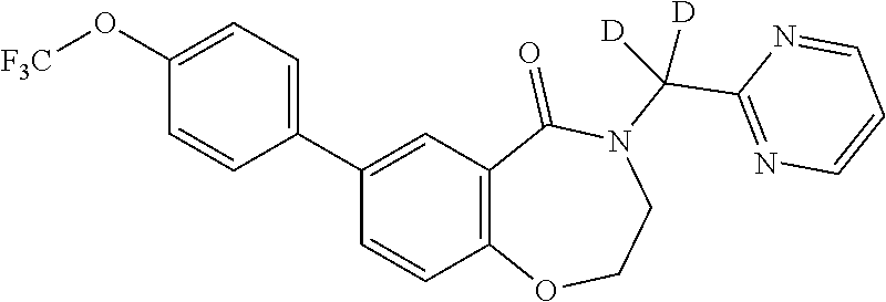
C1=C(O[F3C])C=CC(C2=CC3=C(C=C2)OCCN(C(C2=NC=CC=N2)([D])[D])C3=O)=C1
